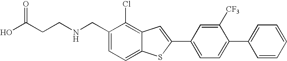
C1=C(CNCCC(O)=O)C(Cl)=C2C(=C1)SC(C1=CC=C(C3=CC=CC=C3)C([CF3])=C1)=C2
